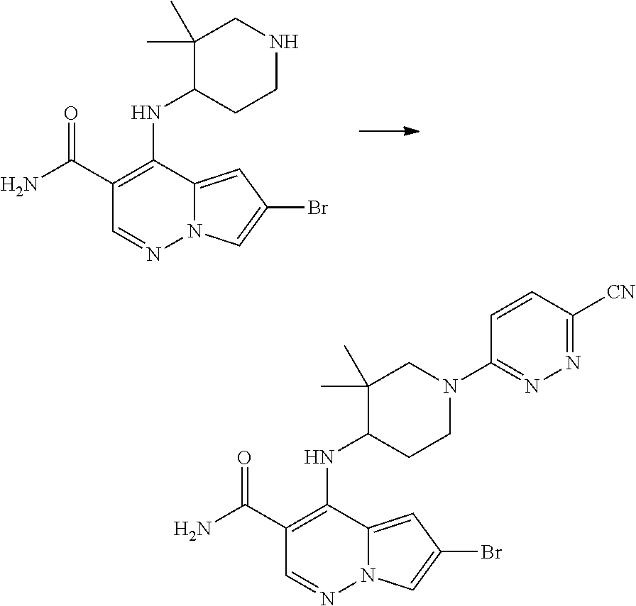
NC(C1=C(NC2CCNCC2(C)C)C2=CC(Br)=CN2N=C1)=O.NC(C1=C(NC2CCN(C3=NN=C([CN])C=C3)CC2(C)C)C2=CC(Br)=CN2N=C1)=O
